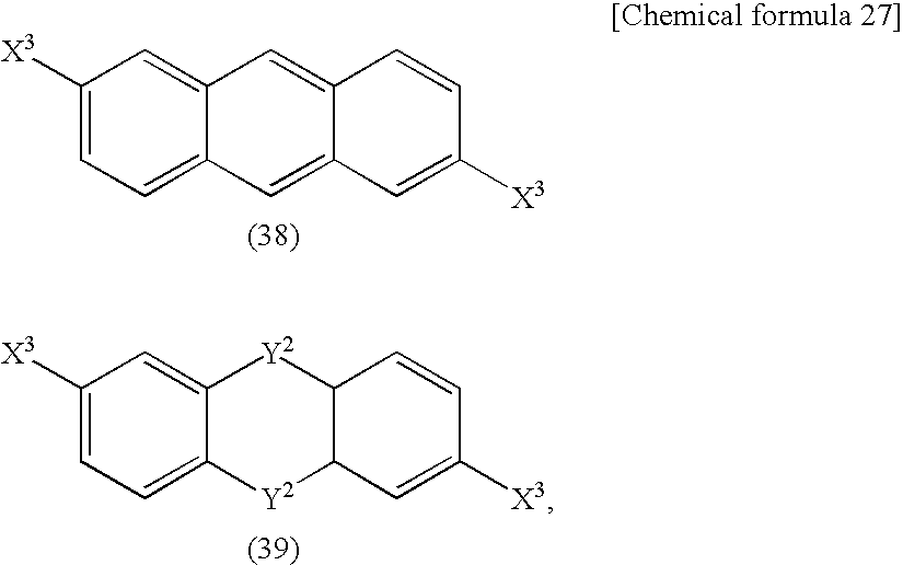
C1([X3])=CC=C2C(=C1)C=C1C(=C2)C=C([X3])C=C1.C1([X3])=CC=C2C(=C1)[Y2]C1C([Y2]2)C=C([X3])C=C1
